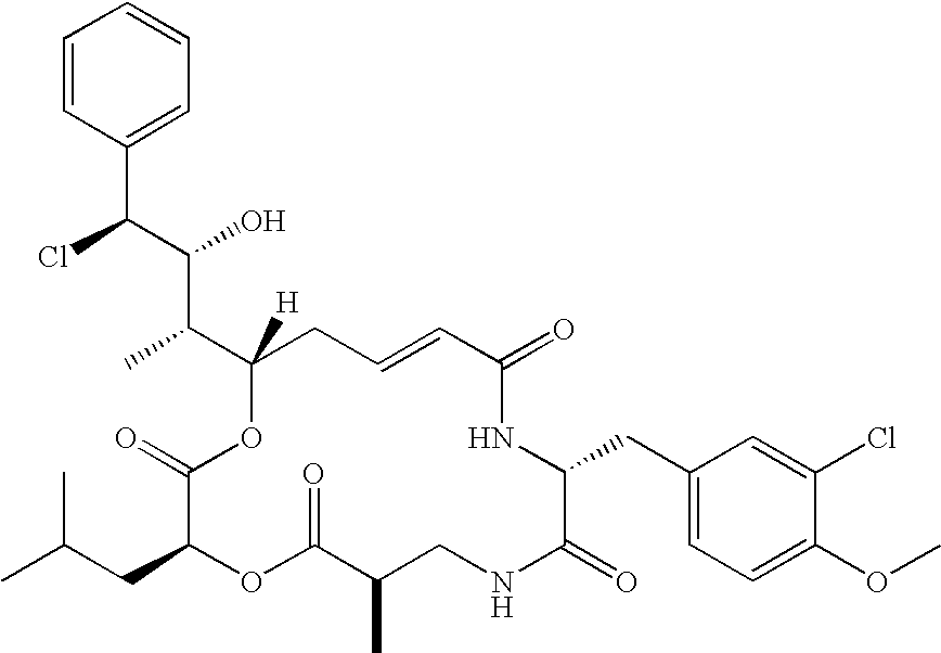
C1=CC(C(C(O)C(C)C2([H])OC(=O)C(CC(C)C)OC(=O)C(C)CNC(=O)C(CC3=CC=C(OC)C(Cl)=C3)NC(=O)C=CC2)Cl)=CC=C1
